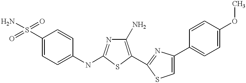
C1(S(=O)(=O)N)=CC=C(NC2=NC(N)=C(C3=NC(C4=CC=C(OC)C=C4)=CS3)S2)C=C1
